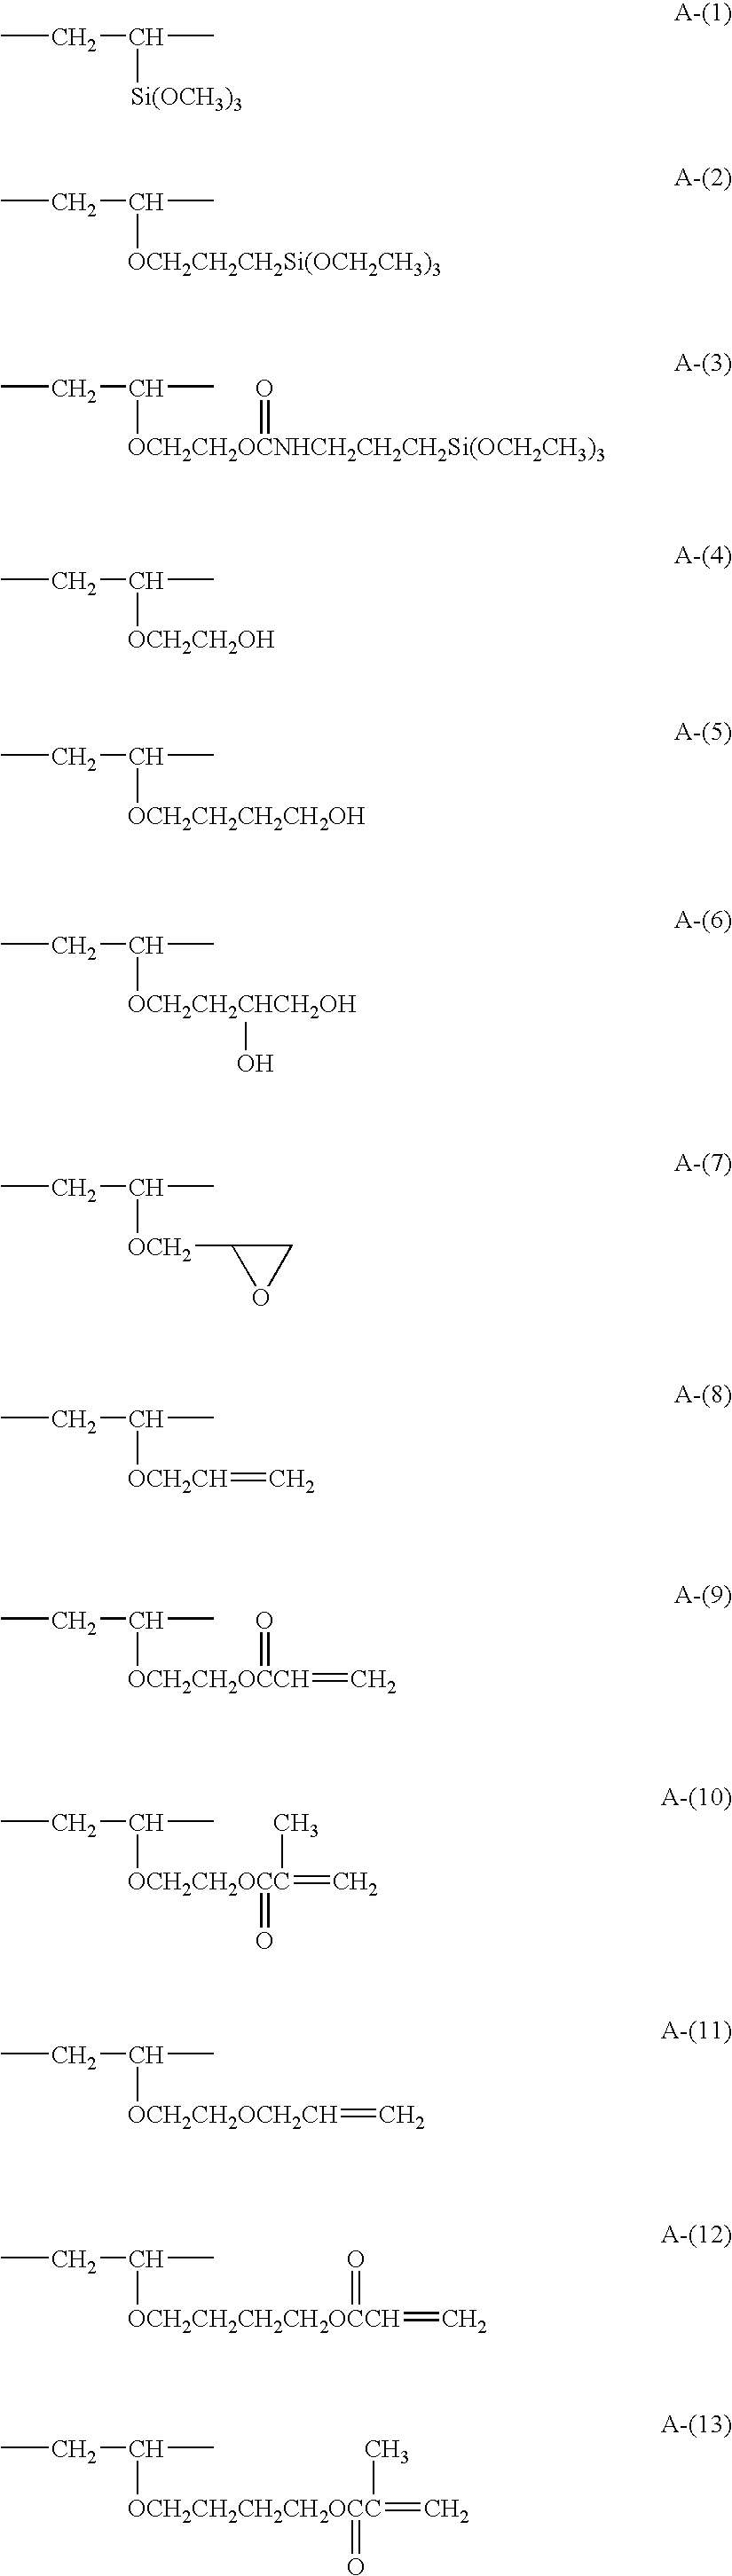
CCC(C)[Si(OCH3)3].CCC(C)[OCH2CH2CH2Si(OCH2CH3)3].CCC(C)[OCH2CH2OCNHCH2CH2CH2Si(OCH2CH3)3]=O.CCC(C)[OCH2CH2OH].CCC(C)[OCH2CH2CH2CH2OH].CCC(C)[OCH2CH2CHCH2OH]O.CCC(C)[OCH2]C1OC1.CCC(C)[OCH2CH]=C.CCC(C)[OCH2CH2OCCH](=C)=O.CCC(C)[OCH2CH2OCC](=C)(C)=O.CCC(C)[OCH2CH2OCH2CH]=C.CCC(C)[OCH2CH2CH2CH2OCCH](=C)=O.CCC(C)[OCH2CH2CH2CH2OCC](=C)(C)=O
